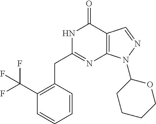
N1C(CC2=C(C(F)(F)F)C=CC=C2)=NC2=C(C1=O)C=NN2C1CCCCO1
